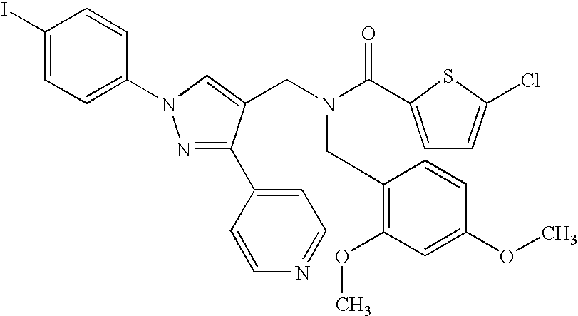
C1(I)=CC=C(N2N=C(C3=CC=NC=C3)C(CN(C(C3=CC=C(Cl)S3)=O)CC3=C(OC)C=C(OC)C=C3)=C2)C=C1
